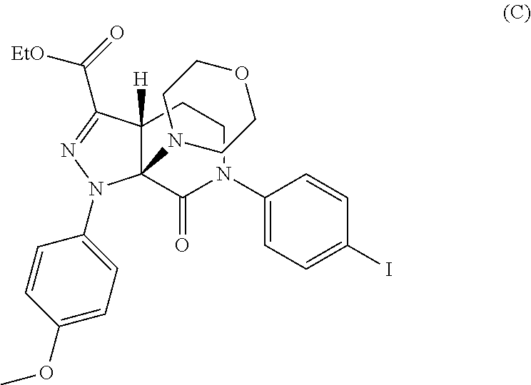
C12([H])C(N3CCOCC3)(C(=O)N(C3=CC=C(I)C=C3)CC1)N(C1=CC=C(OC)C=C1)N=C2C([EtO])=O
